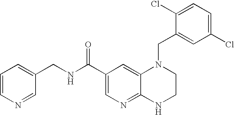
C12=NC=C(C(NCC3=CC=CN=C3)=O)C=C1N(CC1=CC(Cl)=CC=C1Cl)CCN2
